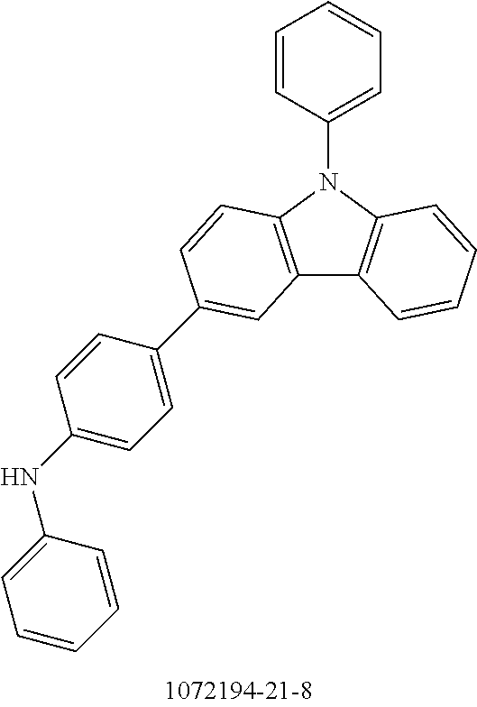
C12=C(N(C3=CC=CC=C3)C3=C1C=CC=C3)C=CC(C1=CC=C(NC3=CC=CC=C3)C=C1)=C2
